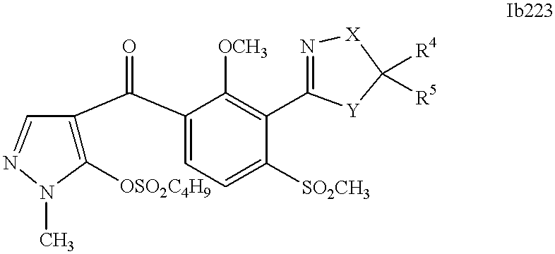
C1([OSO2C4H9])=C(C(C2=CC=C([SO2CH3])C(C3=N[X]C([R4])([R5])[Y]3)=C2[OCH3])=O)C=NN1C
